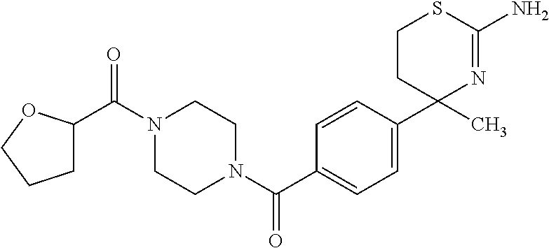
C1CC(C2=CC=C(C(=O)N3CCN(C(=O)C4CCCO4)CC3)C=C2)(C)N=C(N)S1
